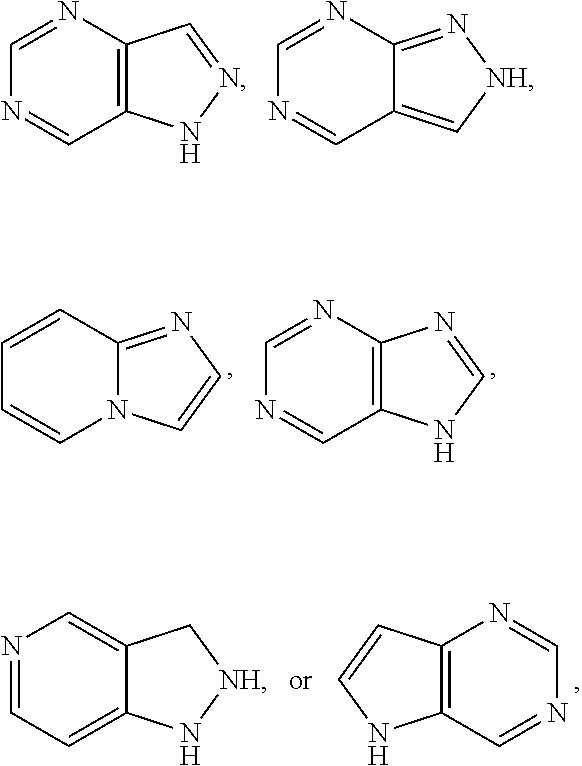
C1=NC2=C(C=N1)NN=C2.C1=NC2=N[NH]C=C2C=N1.N1=CC=C2C(=C1)C[NH]N2.C12=C(C=NC=N1)NC=C2.C1=CC2=NC=CN2C=C1.C1=NC2=C(C=N1)NC=N2
